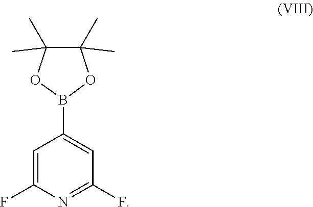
C1=C(F)N=C(F)C=C1B1OC(C)(C)C(C)(C)O1
